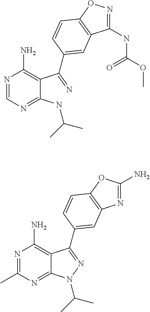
N1=CN=C(NC(C)C)C(C(=N)C2=CC3=C(ON=C3NC(=O)OC)C=C2)=C1N.N1=C(C)N=C2C(=C1N)C(C1=CC3=C(OC(N)=N3)C=C1)=NN2C(C)C
